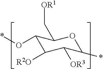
C1(O*)C([R2O])C([OR3])C(*)OC1C[OR1]
